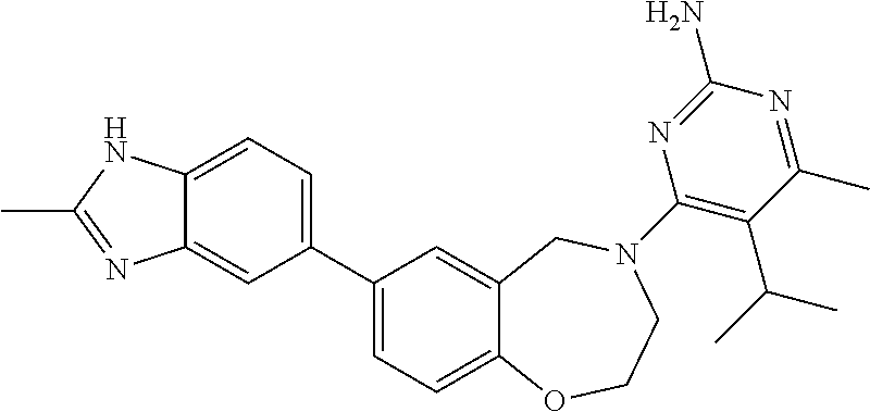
C1(C2=CC=C3C(=C2)N=C(C)N3)=CC=C2C(=C1)CN(C1=C(C(C)C)C(C)=NC(N)=N1)CCO2
